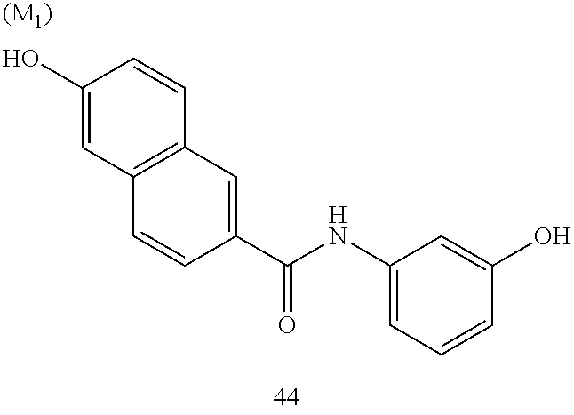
C1(O)=CC2=C(C=C1)C=C(C(NC1=CC=CC(O)=C1)=O)C=C2.[(M1)]
